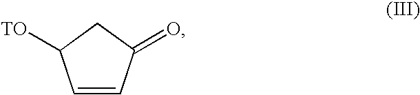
C1=CC(=O)CC1[TO]
